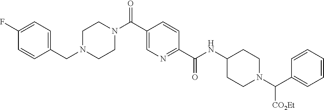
N(C(C1=NC=C(C(N2CCN(CC3=CC=C(F)C=C3)CC2)=O)C=C1)=O)C1CCN(C(C2=CC=CC=C2)[CO2Et])CC1
